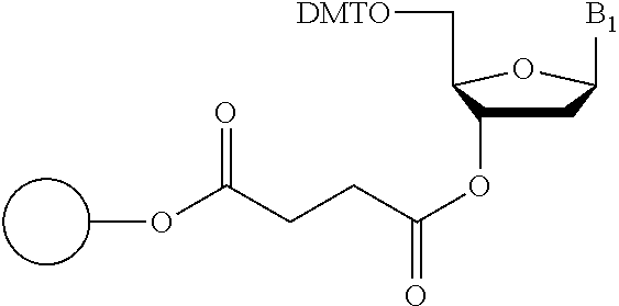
C1C(OC(=O)CCC(OC)=O)C(C[DMTO])OC1[B1]
